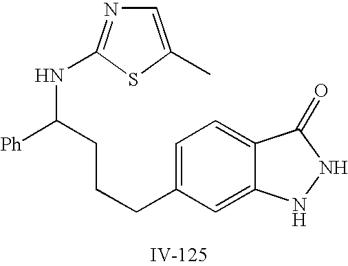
C1=C(CCCC(NC2=NC=C(C)S2)[Ph])C=C2C(=C1)C(=O)NN2
